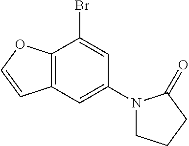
C12=C(C=C(N3CCCC3=O)C=C1Br)C=CO2
